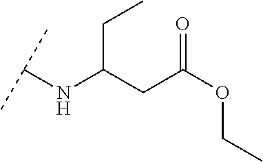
C(C(CC(OCC)=O)NC(C)C)C
